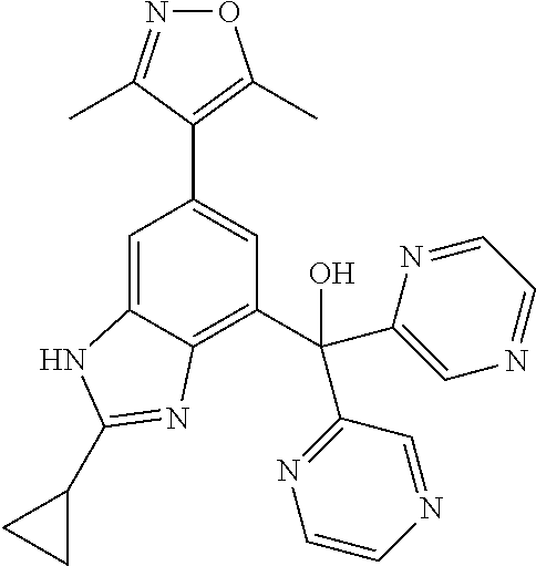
C1=C2C(=C(C(C3=NC=CN=C3)(C3=CN=CC=N3)O)C=C1C1=C(C)ON=C1C)N=C(C1CC1)N2
